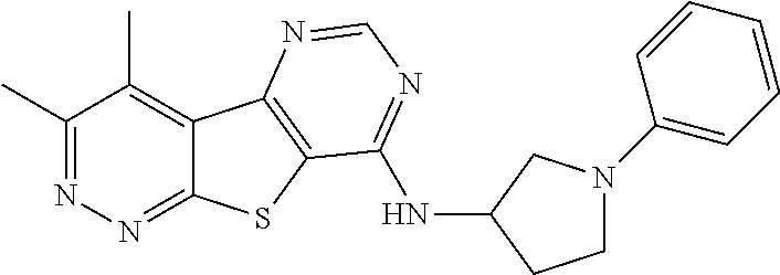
C1(C)=NN=C2C(=C1C)C1=C(S2)C(NC2CCN(C3=CC=CC=C3)C2)=NC=N1
